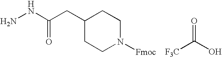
O=C(O)[F3C].NNC(CC1CCN([Fmoc])CC1)=O
